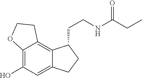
C12=C(O)C=C3C(=C1CCO2)C(CCNC(CC)=O)CC3
